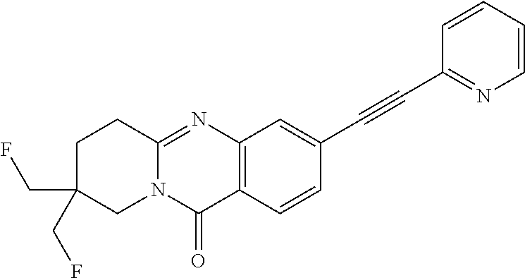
C12=NC3=C(C(=O)N1CC(CF)(CF)CC2)C=CC(C#CC1=NC=CC=C1)=C3
